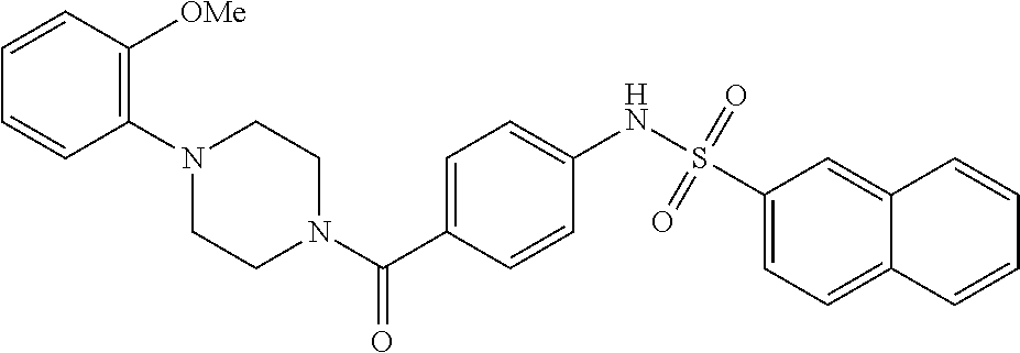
C1(N2CCN(C(C3=CC=C(NS(C4=CC=C5C(=C4)C=CC=C5)(=O)=O)C=C3)=O)CC2)=C([OMe])C=CC=C1
